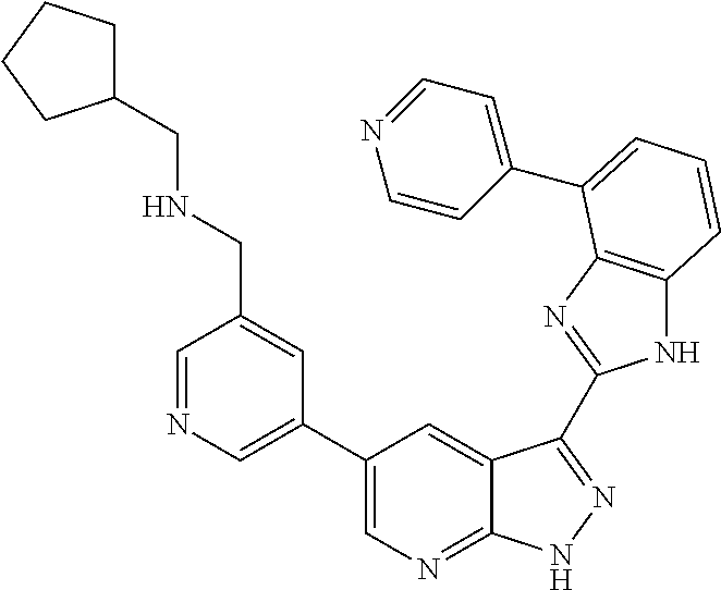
C1(C2=CN=C3C(=C2)C(C2=NC4=C(N2)C=CC=C4C2=CC=NC=C2)=NN3)=CN=CC(CNCC2CCCC2)=C1
